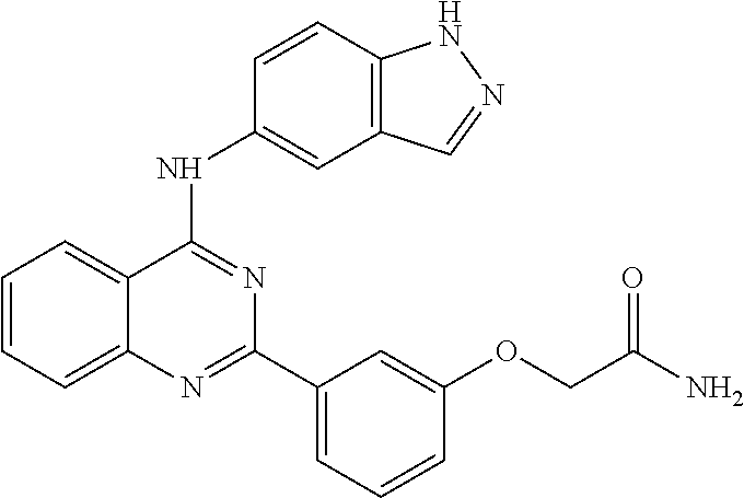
C1=CC=C2C(=C1)C(NC1=CC3=C(C=C1)NN=C3)=NC(C1=CC=CC(OCC(N)=O)=C1)=N2
